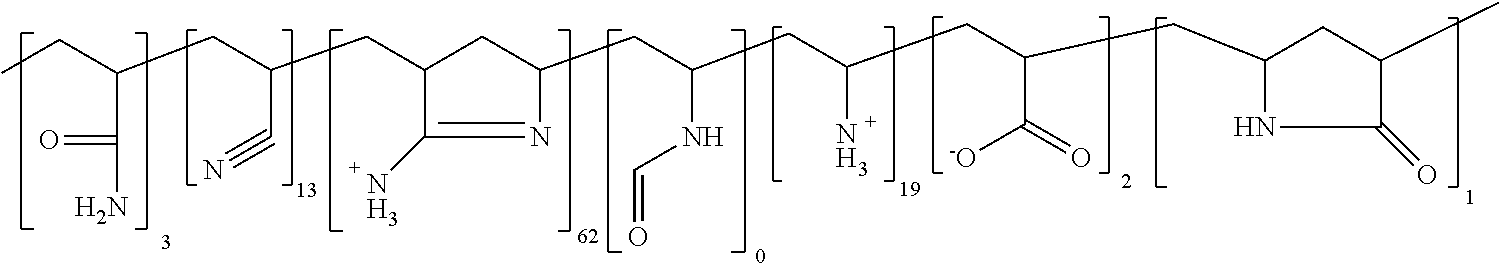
CCC(CC(CC1CC(CC(CC(CC(CC2CC(C)C(=O)N2)C(=O)[-O])N)NC=O)N=C1N)C#N)C(N)=O
